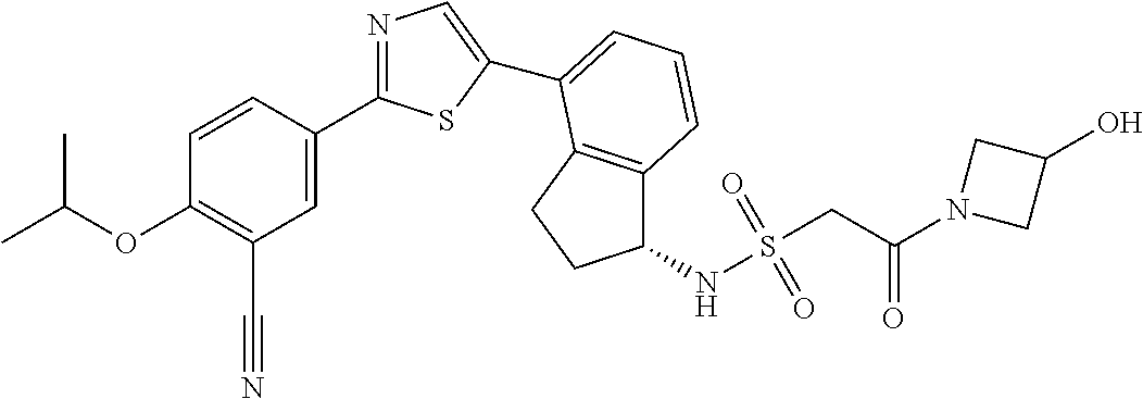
C1=CC(C2=NC=C(C3=CC=CC4=C3CCC4NS(CC(N3CC(O)C3)=O)(=O)=O)S2)=CC(C#N)=C1OC(C)C
